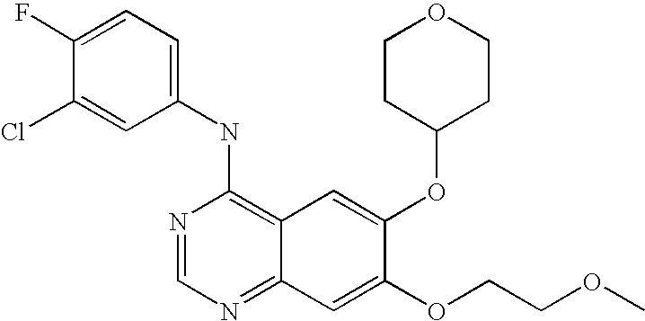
C1=C(Cl)C(F)=CC=C1NC1=C2C(=NC=N1)C=C(OCCOC)C(OC1CCOCC1)=C2
